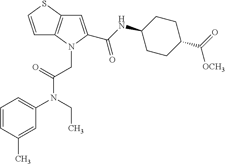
C1=CSC2=C1N(CC(N(C1=CC=CC(C)=C1)CC)=O)C(C(NC1CCC(C(=O)[OCH3])CC1)=O)=C2
